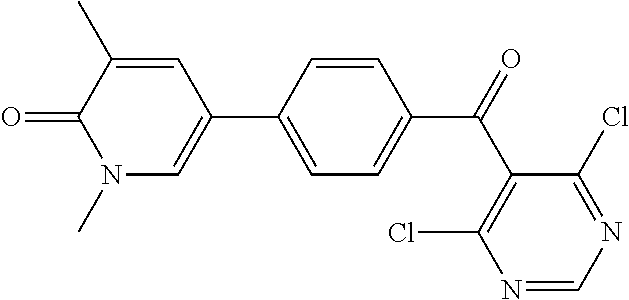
C1=C(C2=CN(C)C(=O)C(C)=C2)C=CC(C(C2=C(Cl)N=CN=C2Cl)=O)=C1
